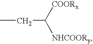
CCC([COORx])[NHCOORy]
